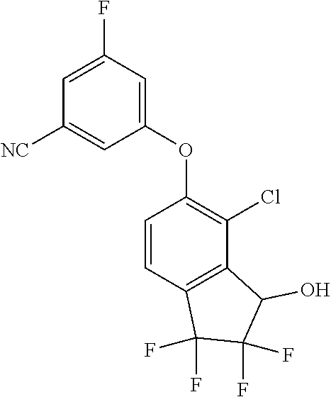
C1=CC2=C(C(Cl)=C1OC1=CC(F)=CC([NC])=C1)C(O)C(F)(F)C2(F)F
